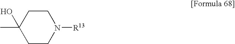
C1(C)(O)CCN([R13])CC1
